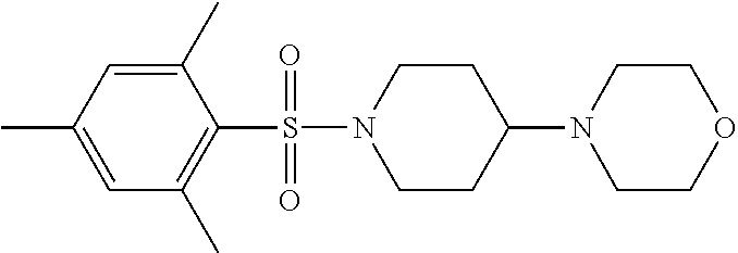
N1(S(C2=C(C)C=C(C)C=C2C)(=O)=O)CCC(N2CCOCC2)CC1
